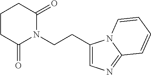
C(CN1C(=O)CCCC1=O)C1=CN=C2N1C=CC=C2
